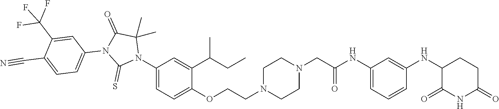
C1=C(NC(CN2CCN(CCOC3=CC=C(N4C(C)(C)C(=O)N(C5=CC=C(C#N)C(C(F)(F)F)=C5)C4=S)C=C3C(CC)C)CC2)=O)C=C(NC2C(=O)NC(=O)CC2)C=C1
